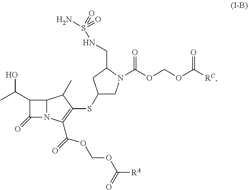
C12N(C(C(=O)OCOC([RA])=O)=C(SC3CN(C(OCOC([RC])=O)=O)C(CNS(N)(=O)=O)C3)C1C)C(=O)C2C(C)O
